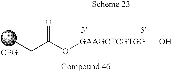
CCC(=O)O[GAAGCTCGTGG]O
